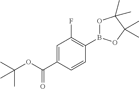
C1=C(C(OC(C)(C)C)=O)C=CC(B2OC(C)(C)C(C)(C)O2)=C1F
